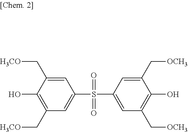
C1=C(C[H3CO])C(O)=C(C[H3CO])C=C1S(C1=CC(C[OCH3])=C(O)C(C[OCH3])=C1)(=O)=O
